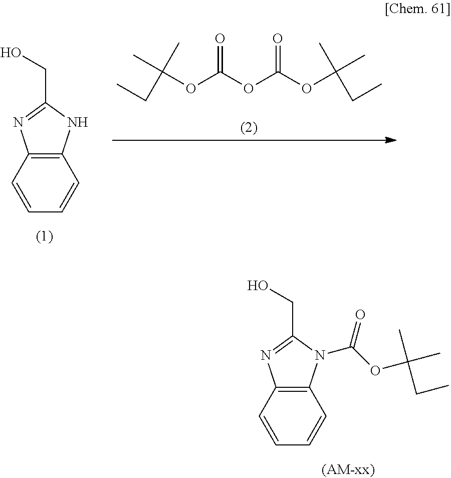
C12=C(NC(CO)=N1)C=CC=C2.C(OC(OC(OC(CC)(C)C)=O)=O)(C)(C)CC.C12=C(N(C(OC(CC)(C)C)=O)C(CO)=N1)C=CC=C2
